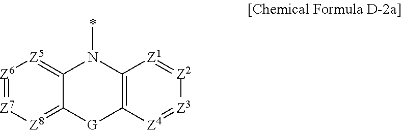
*N1C2=C([Z4]=[Z3][Z2]=[Z1]2)[G]C2=[Z8][Z7]=[Z6][Z5]=C12
